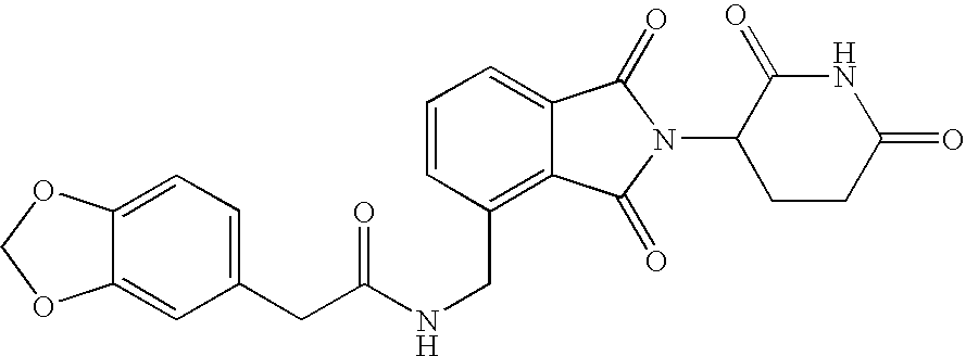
C1=CC(CNC(=O)CC2=CC=C3C(=C2)OCO3)=C2C(=C1)C(=O)N(C1CCC(=O)NC1=O)C2=O
